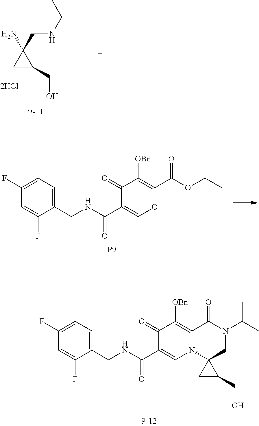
C1(F)=CC=C(CNC(=O)C2=CN3C(=C([OBn])C2=O)C(=O)N(C(C)C)CC32CC2CO)C(F)=C1.C1C(CO)C1(N)CNC(C)C.C1(F)=CC=C(CNC(=O)C2=COC(C(=O)OCC)=C([OBn])C2=O)C(F)=C1.[P9]
